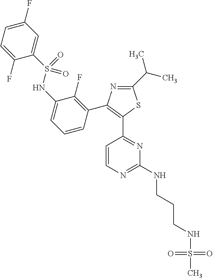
S(NCCCNC1=NC=CC(C2=C(C3=C(F)C(NS(C4=CC(F)=CC=C4F)(=O)=O)=CC=C3)N=C(C(C)C)S2)=N1)(C)(=O)=O
